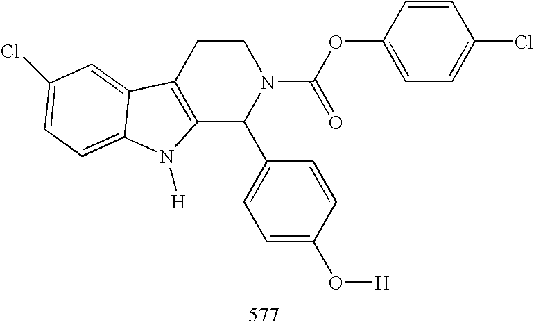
C12=C(CCN(C(OC3=CC=C(Cl)C=C3)=O)C1C1=CC=C(O[H])C=C1)C1=CC(Cl)=CC=C1N2[H]
